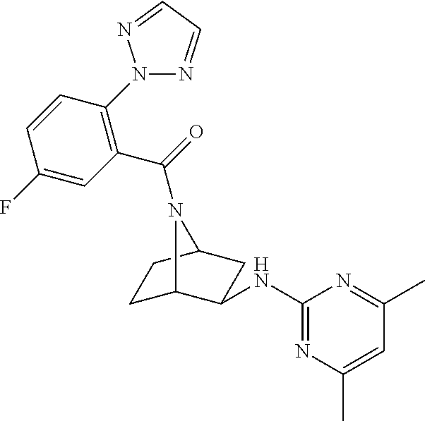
C1(NC2C3CCC(C2)N3C(=O)C2=C(N3N=CC=N3)C=CC(F)=C2)=NC(C)=CC(C)=N1
